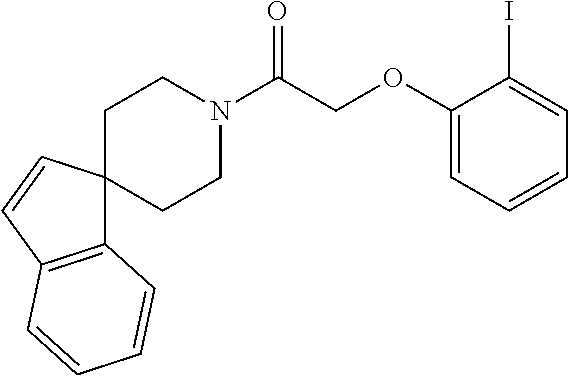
C1(OCC(N2CCC3(CC2)C2=C(C=C3)C=CC=C2)=O)=CC=CC=C1I
